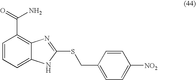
C1=CC=C2C(=C1C(=O)N)N=C(SCC1=CC=C([NO2])C=C1)[N H]2
